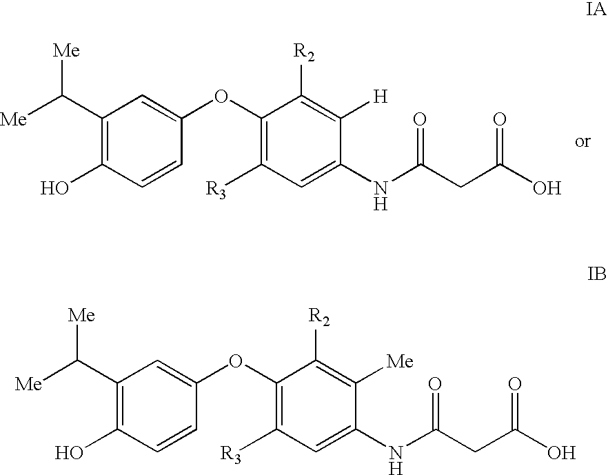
C1(C([Me])[Me])=C(O)C=CC(OC2=C([R3])C=C(NC(CC(O)=O)=O)C([Me])=C2[R2])=C1.C1(C([Me])[Me])=C(O)C=CC(OC2=C([R3])C=C(NC(CC(O)=O)=O)C([H])=C2[R2])=C1
